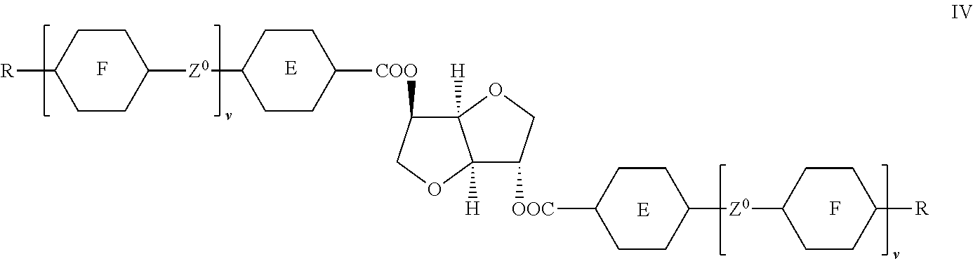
F.F.C1CC([Z0]C2CCC([COO]C3C4([H])C([H])(OC3)C([OOC]C3CCC([Z0]C5CCC([R])CC5)CC3)CO4)CC2)CCC1[R]
